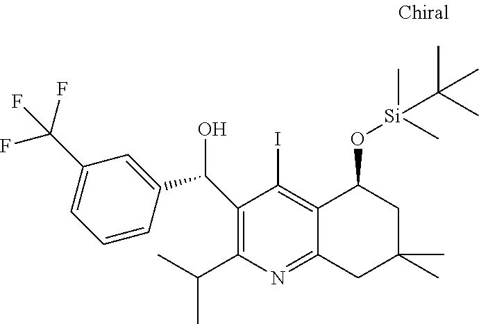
C1(C(C)C)=C(C(C2=CC(C(F)(F)F)=CC=C2)O)C(I)=C2C(=N1)CC(C)(C)CC2O[Si](C)(C)C(C)(C)C
